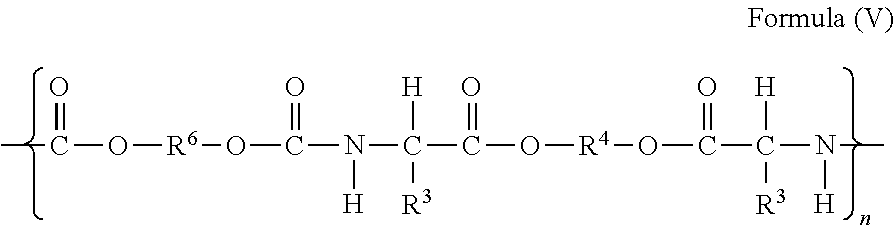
O(C(=O)N([H])C([H])([R3])C(=O)O[R4]OC(=O)C([H])([R3])N([H])C)[R6]OC(=O)C
